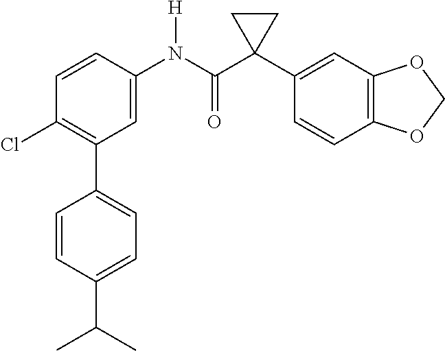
C1(Cl)=C(C2=CC=C(C(C)C)C=C2)C=C(N(C(C2(C3=CC4=C(C=C3)OCO4)CC2)=O)[H])C=C1
